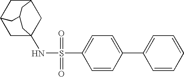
C1C2(NS(=O)(=O)C3=CC=C(C4=CC=CC=C4)C=C3)CC3CC1CC(C3)C2
